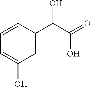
C1=CC=C(O)C=C1C(C(=O)O)O
